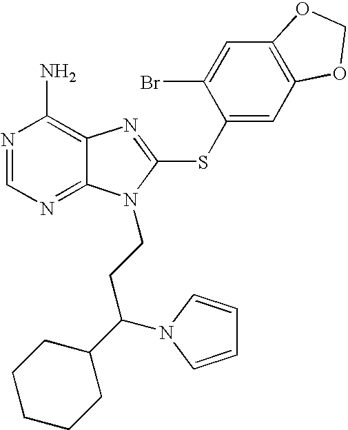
N1=CN=C2C(=C1N)N=C(SC1=CC3=C(C=C1Br)OCO3)N2CCC(C1CCCCC1)N1C=CC=C1
